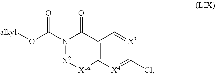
C12=C([X4]=C(Cl)[X3]=C1)[X1a][X2]N(C(O[alkyl])=O)C2=O
